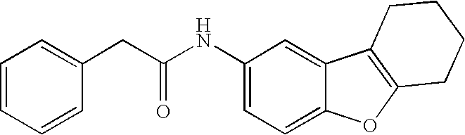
C1(NC(CC2=CC=CC=C2)=O)=CC=C2C(=C1)C1=C(O2)CCCC1
